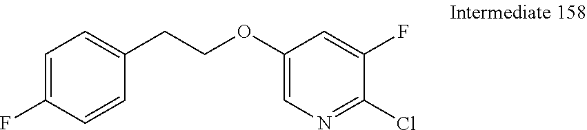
C1=C(F)C=CC(CCOC2=CN=C(Cl)C(F)=C2)=C1
